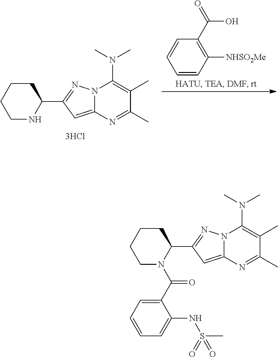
C1CCCNC1C1=NN2C(=C1)N=C(C)C(C)=C2N(C)C.C1=CC([NHSO2Me])=C(C(=O)O)C=C1.C1CCCN(C(=O)C2=CC=CC=C2NS(=O)(=O)C)C1C1=NN2C(=C1)N=C(C)C(C)=C2N(C)C
